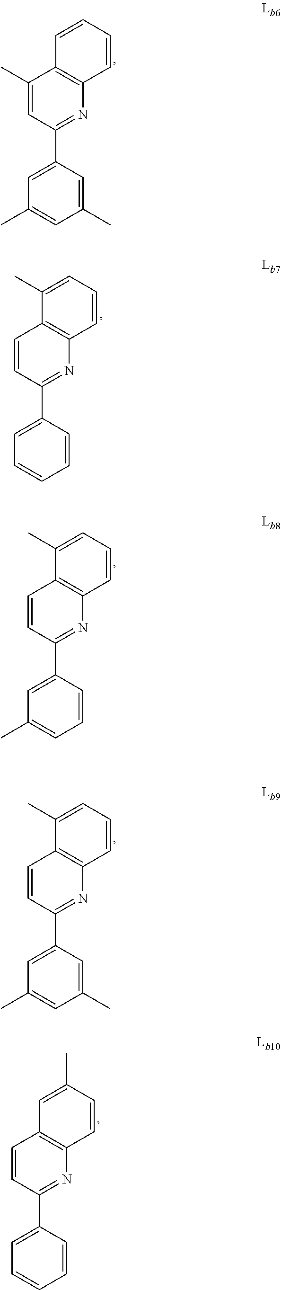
C1(C)=CC(C2=CC(C)=CC(C)=C2)=NC2=C1C=CC=C2.C1=CC(C2=CC=CC=C2)=NC2=C1C(C)=CC=C2.C1=CC(C2=CC(C)=CC=C2)=NC2=C1C(C)=CC=C2.C1=CC(C2=CC(C)=CC(C)=C2)=NC2=C1C(C)=CC=C2.C1=CC(C2=CC=CC=C2)=NC2=C1C=C(C)C=C2
